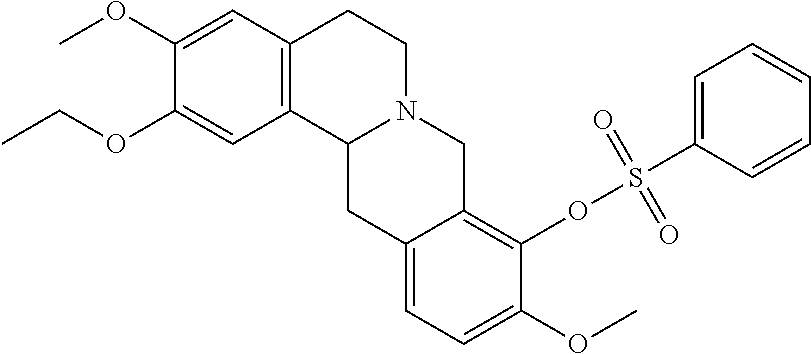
C1(OCC)=CC2=C(C=C1OC)CCN1C2CC2=CC=C(OC)C(OS(C3=CC=CC=C3)(=O)=O)=C2C1
